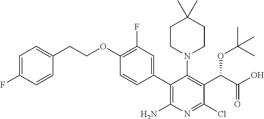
C1(C2=C(N)N=C(Cl)C(C(C(O)=O)OC(C)(C)C)=C2N2CCC(C)(C)CC2)=CC(F)=C(OCCC2=CC=C(F)C=C2)C=C1
